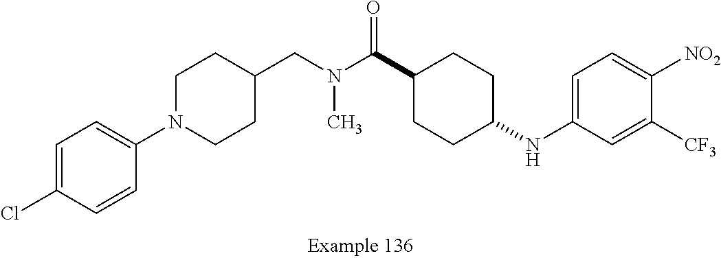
C1=C(Cl)C=CC(N2CCC(CN(C(C3CCC(NC4=CC=C([NO2])C([CF3])=C4)CC3)=O)C)CC2)=C1
